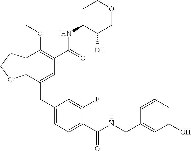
C12=C(CCO1)C(OC)=C(C(NC1C(O)COCC1)=O)C=C2CC1=CC=C(C(NCC2=CC(O)=CC=C2)=O)C(F)=C1
